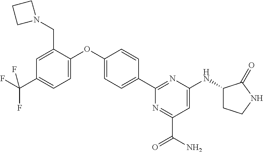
C1=C(OC2=CC=C(C(F)(F)F)C=C2CN2CCC2)C=CC(C2=NC(NC3CCNC3=O)=CC(C(=O)N)=N2)=C1
